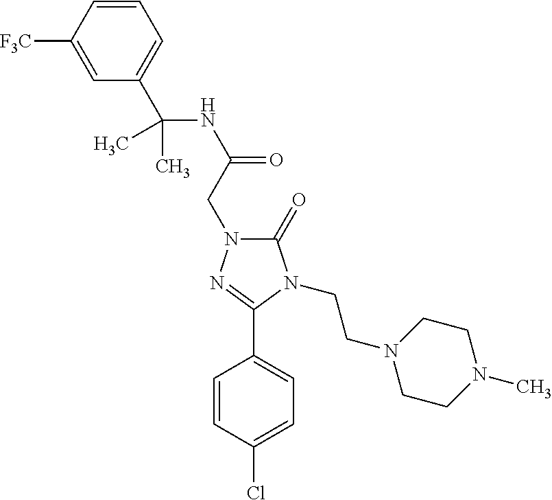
C1(C(NC(=O)CN2C(=O)N(CCN3CCN(C)CC3)C(C3=CC=C(Cl)C=C3)=N2)(C)C)=CC=CC([F3C])=C1
